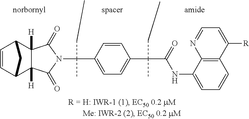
C1=CC2C3([H])C([H])(C1C2)C(=O)N(C(C1=CC=C(C(C(=O)NC2=CC=CC4=C2N=CC=C4[R])(C)C)C=C1)(C)C)C3=O
